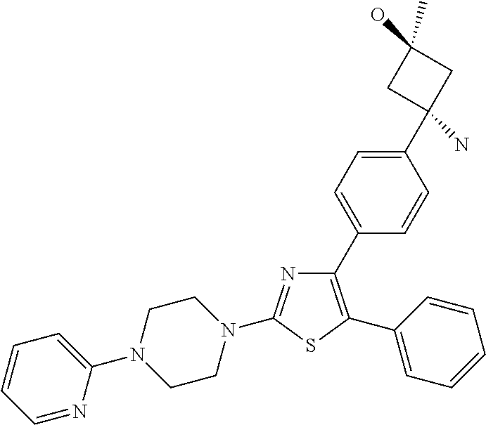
N1=C(N2CCN(C3=CC=CC=N3)CC2)SC(C2=CC=CC=C2)=C1C1=CC=C(C2(N)CC(O)(C)C2)C=C1
